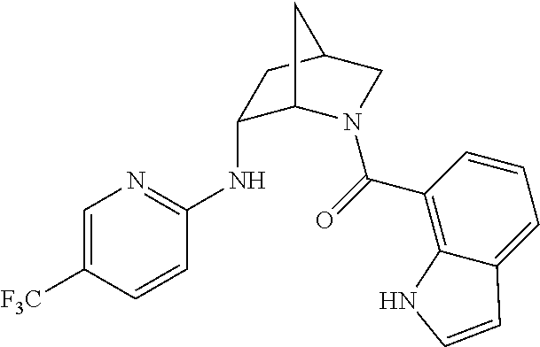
N(C1C2N(C(=O)C3=C4C(=CC=C3)C=CN4)CC(C1)C2)C1=NC=C([F3C])C=C1
